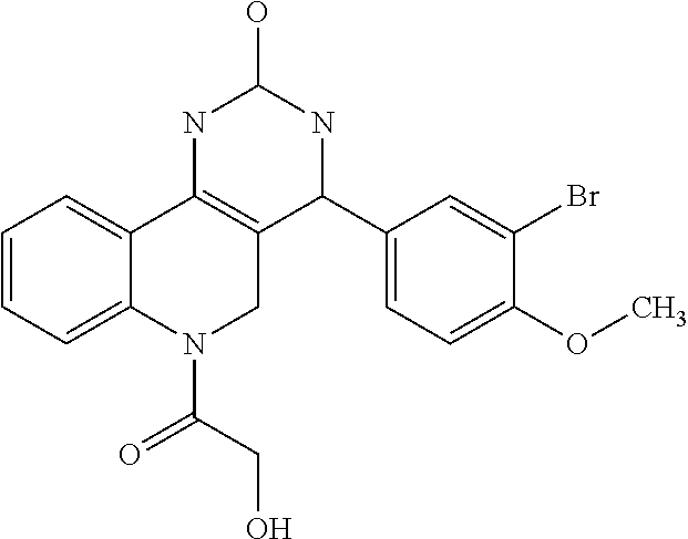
C1=CC=C2C(=C1)C1=C(CN2C(CO)=O)C(C2=CC=C(OC)C(Br)=C2)NC(O)N1
